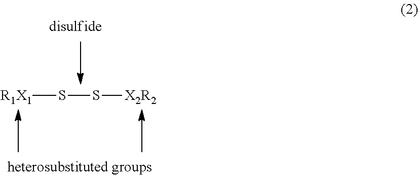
[R1X1]SS[X2R2]
